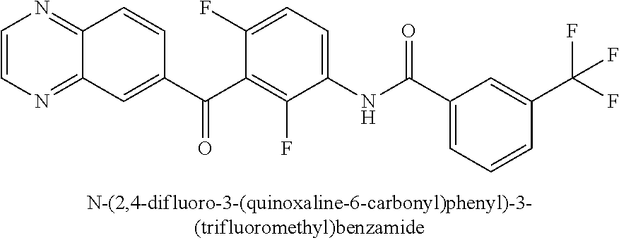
C1=CN=C2C(=N1)C=CC(C(C1=C(F)C(NC(C3=CC=CC(C(F)(F)F)=C3)=O)=CC=C1F)=O)=C2
